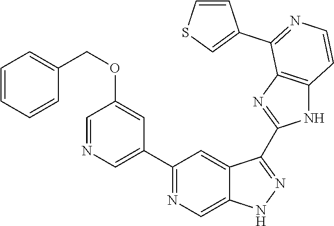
C1(C2=NC=C3C(=C2)C(C2=NC4=C(N2)C=CN=C4C2=CSC=C2)=NN3)=CN=CC(OCC2=CC=CC=C2)=C1
